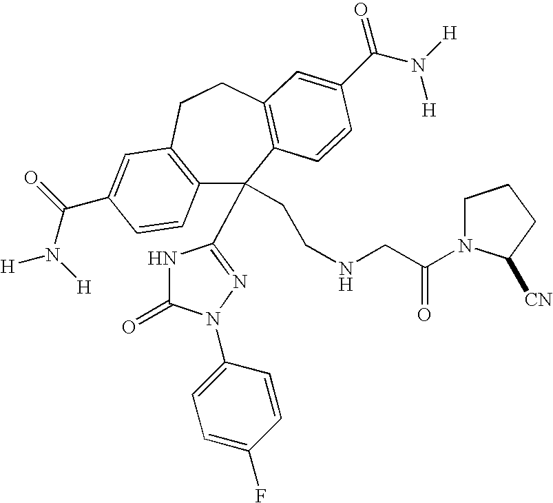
C12=C(CCC3=C(C=CC(C(=O)N([H])[H])=C3)C1(CCNCC(=O)N1CCCC1[CN])C1=NN(C3=CC=C(F)C=C3)C(=O)N1)C=C(C(N([H])[H])=O)C=C2
